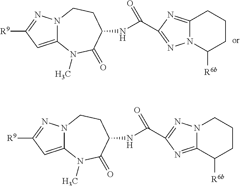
N12C(=CC([R9])=N1)N(C)C(=O)C(NC(=O)C1=NN3C(=N1)CCCC3[R6b])CC2.N12C(=CC([R9])=N1)N(C)C(=O)C(NC(=O)C1=NN3C(=N1)C([R6b])CCC3)CC2
